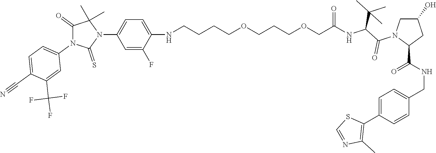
C(=O)(NC(C(N1C(C(NCC2=CC=C(C3=C(C)N=CS3)C=C2)=O)CC(O)C1)=O)C(C)(C)C)COCCCOCCCCNC1=CC=C(N2C(C)(C)C(=O)N(C3=CC=C(C#N)C(C(F)(F)F)=C3)C2=S)C=C1F
